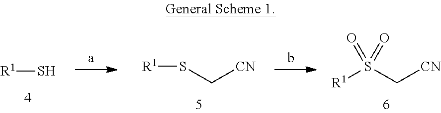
S(C[CN])([R1])(=O)=O.[R1]S.S(C[CN])[R1]
